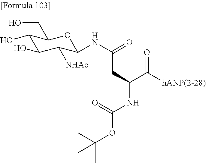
C1(O)C(CO)OC(NC(CC(C([hANP(2-28)])=O)NC(OC(C)(C)C)=O)=O)C([NHAc])C1O
